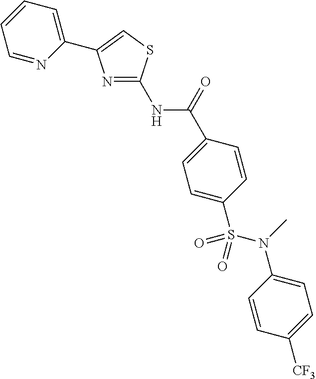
N(C(=O)C1=CC=C(S(N(C2=CC=C([CF3])C=C2)C)(=O)=O)C=C1)C1=NC(C2=CC=CC=N2)=CS1
